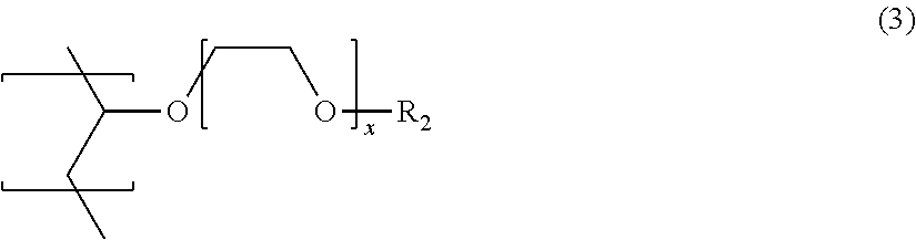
C(OCCO[R2])(CC)C
